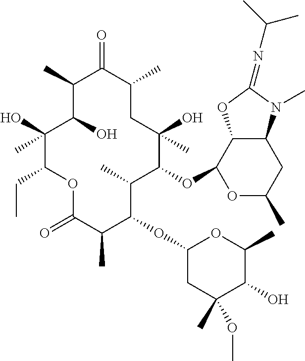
C1(O)C(O)(C)C(CC)OC(=O)C(C)C(OC2CC(C)(OC)C(O)C(C)O2)C(C)C(OC2C3C(CC(C)O2)N(C)C(=NC(C)C)O3)C(C)(O)CC(C)C(=O)C1C
